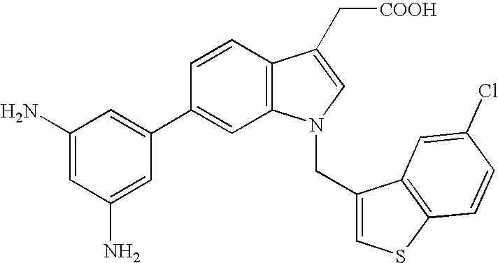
C1(C2=CC(N)=CC(N)=C2)=CC2=C(C=C1)C(C[COOH])=CN2CC1=CSC2=C1C=C(Cl)C=C2
